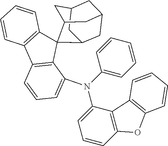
C12CC3C4(C(C1)CC(C2)C3)C1=C(C2=C4C(N(C3=CC=CC4=C3C3=C(O4)C=CC=C3)C3=CC=CC=C3)=CC=C2)C=CC=C1
